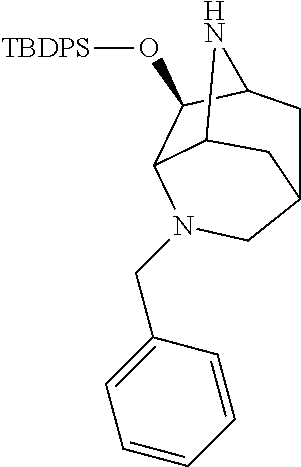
C12CC3C(O[TBDPS])C(C(C1)N3)N(CC1=CC=CC=C1)C2
